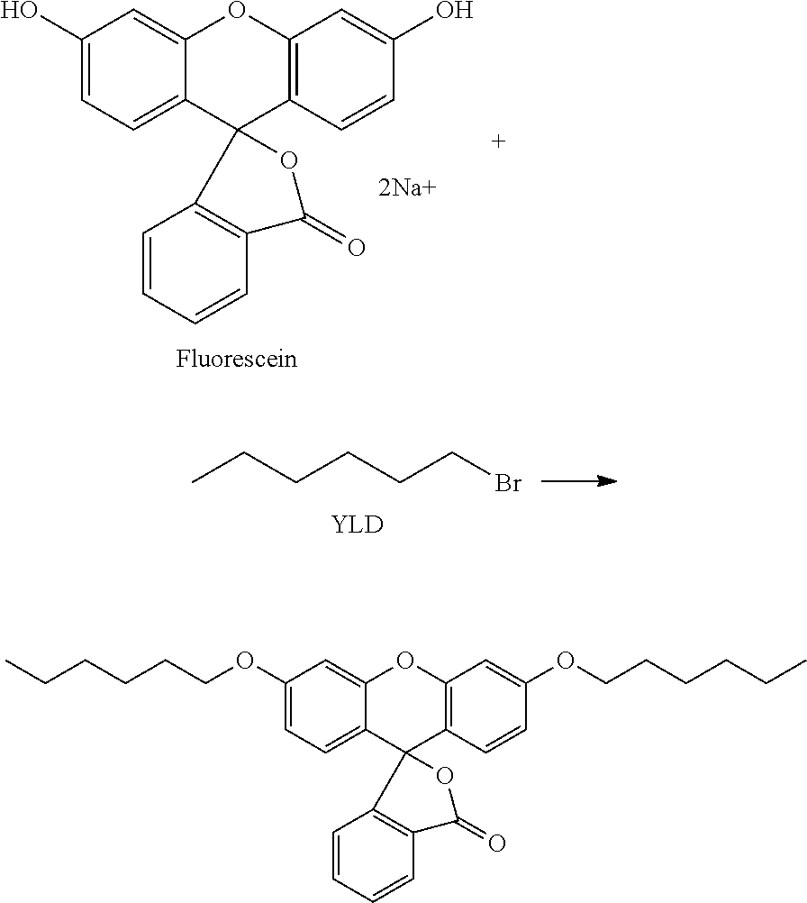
C1(O)=CC=C2C(=C1)OC1=C(C23OC(=O)C2=C3C=CC=C2)C=CC(O)=C1.CCCCCCBr.C1(OCCCCCC)=CC=C2C(=C1)OC1=C(C23OC(=O)C2=C3C=CC=C2)C=CC(OCCCCCC)=C1
